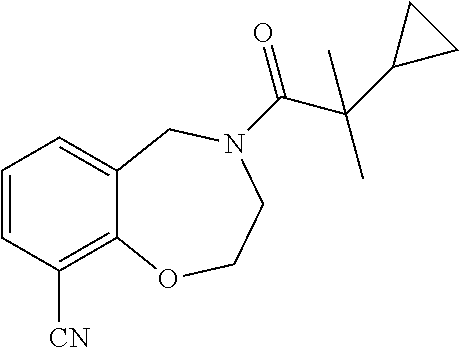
C1=CC([CN])=C2C(=C1)CN(C(=O)C(C)(C)C1CC1)CCO2
